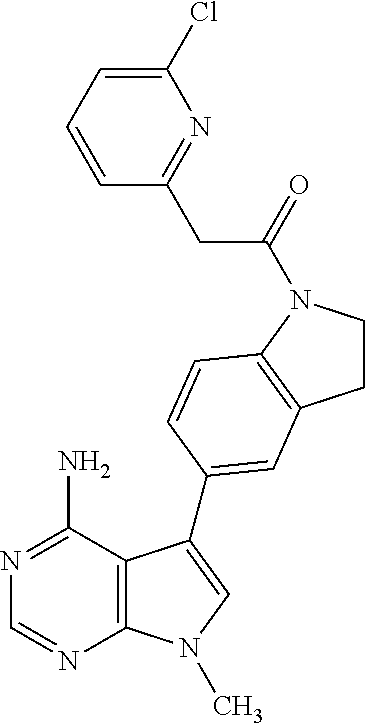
C12=C(C(N)=NC=N1)C(C1=CC3=C(N(C(CC4=NC(Cl)=CC=C4)=O)CC3)C=C1)=CN2C
